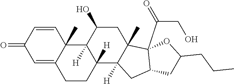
C1=C2C(C)(C=CC1=O)C1([H])C([H])(CC2)C2([H])C(C)(CC1O)C1(C(CO)=O)C(C2)CC(CCC)O1
